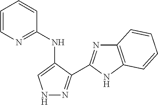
N1N=C(C2=NC3=C(N2)C=CC=C3)C(NC2=NC=CC=C2)=C1
